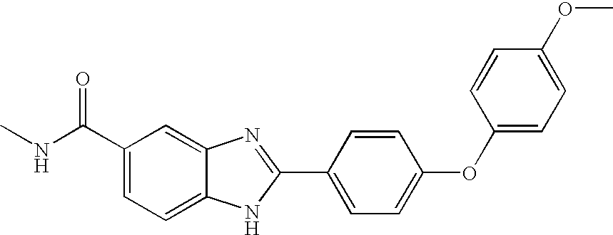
C1(C(NC)=O)=CC=C2C(=C1)N=C(C1=CC=C(OC3=CC=C(OC)C=C3)C=C1)N2
